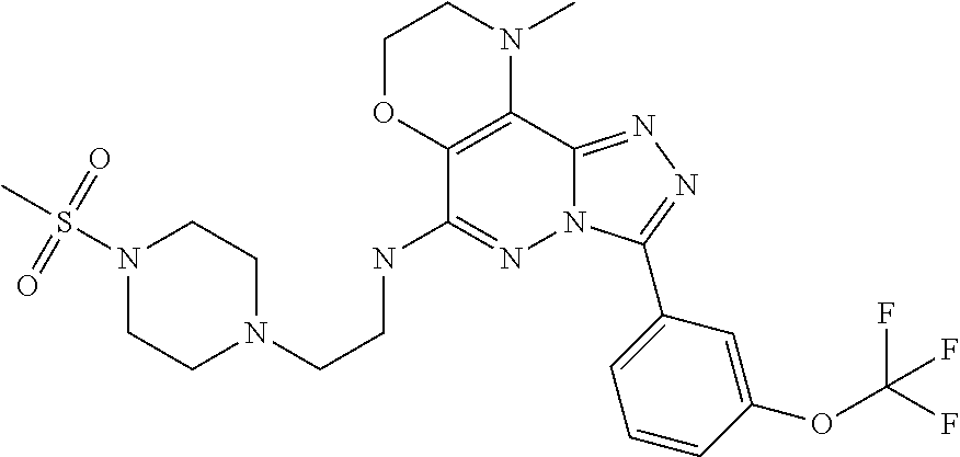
C1(NCCN2CCN(S(=O)(=O)C)CC2)=NN2C(=NN=C2C2=CC=CC(OC(F)(F)F)=C2)C2=C1OCCN2C
